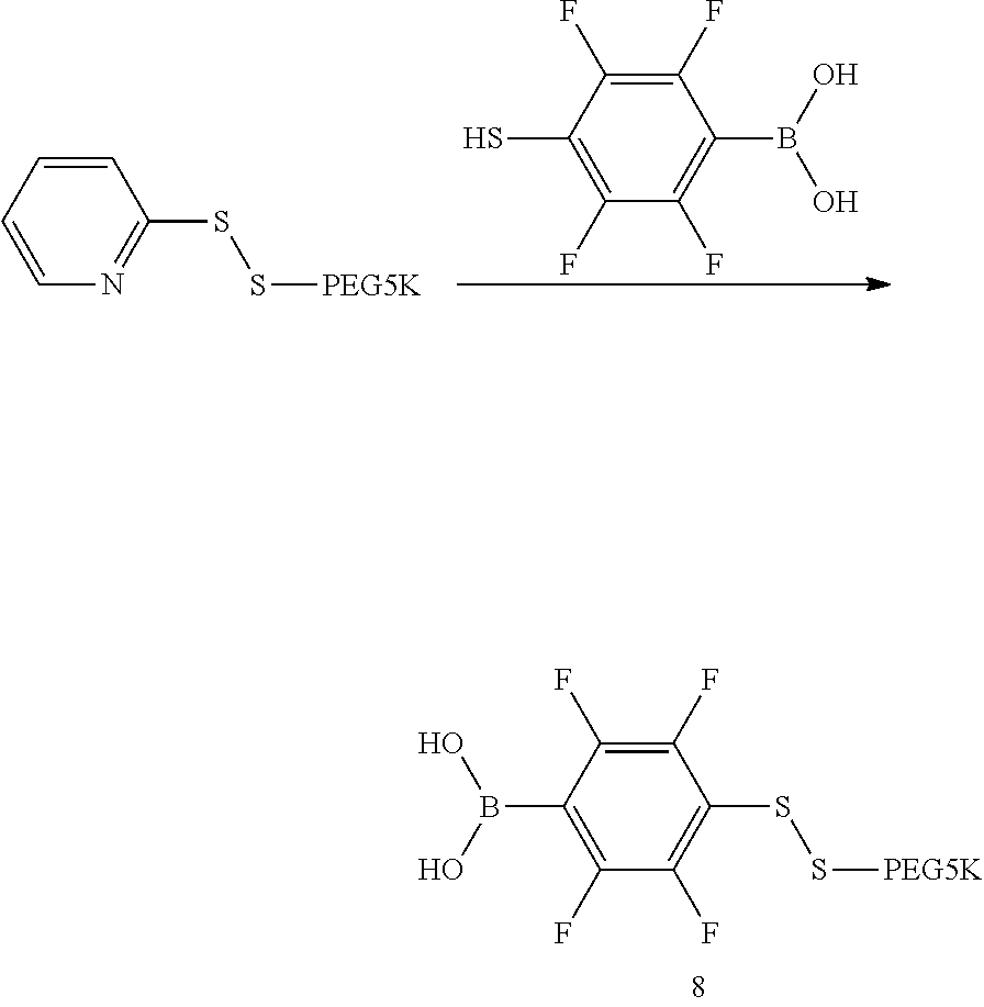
C1(B(O)O)=C(F)C(F)=C(SS[PEG5K])C(F)=C1F.C1=CN=C(SS[PEG5K])C=C1.C1(S)=C(F)C(F)=C(B(O)O)C(F)=C1F
